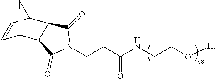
C1=CC2C3C(C1C2)C(=O)N(CCC(NCCO[H])=O)C3=O
